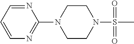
C1(N2CCN(S(=O)(C)=O)CC2)=NC=CC=N1
